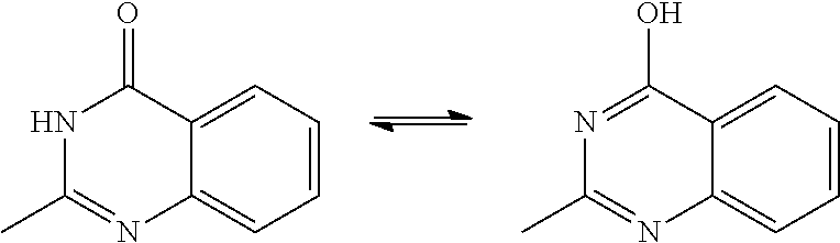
C1=CC=C2C(=C1)N=C(C)NC2=O.C1=CC=C2C(=C1)N=C(C)N=C2O
